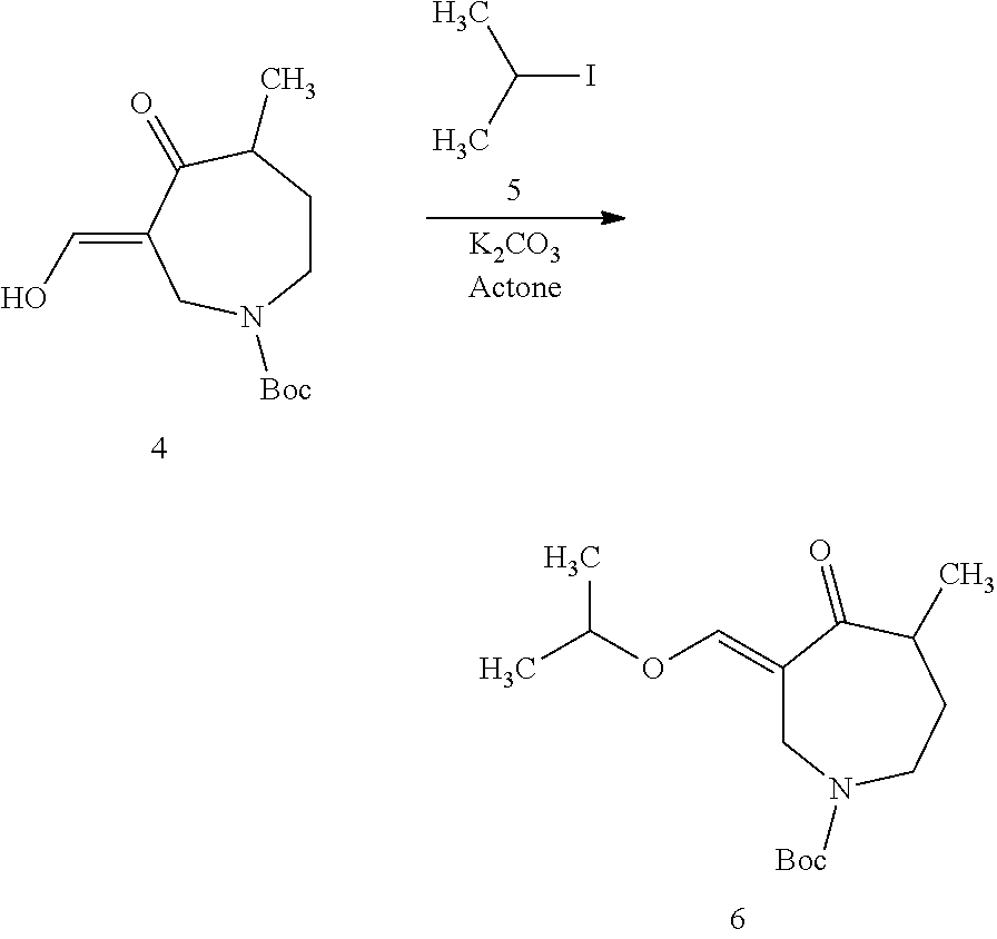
C1(=COC(C)C)CN([Boc])CCC(C)C1=O.C1CC(C)C(=O)C(=CO)CN1[Boc].C(I)(C)C
